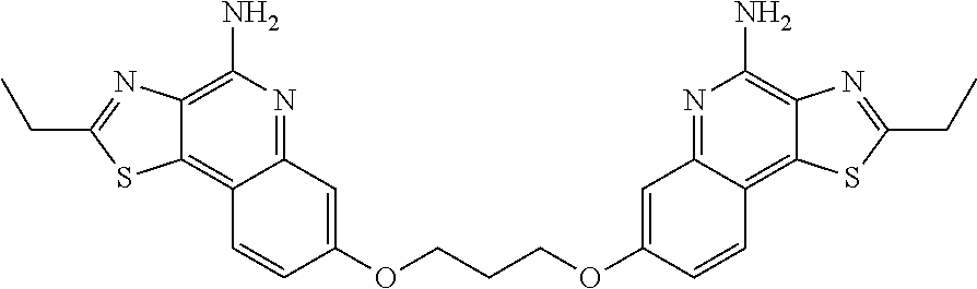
C12=NC(N)=C3C(=C1C=CC(OCCCOC1=CC4=NC(N)=C5C(=C4C=C1)SC(CC)=N5)=C2)SC(CC)=N3
